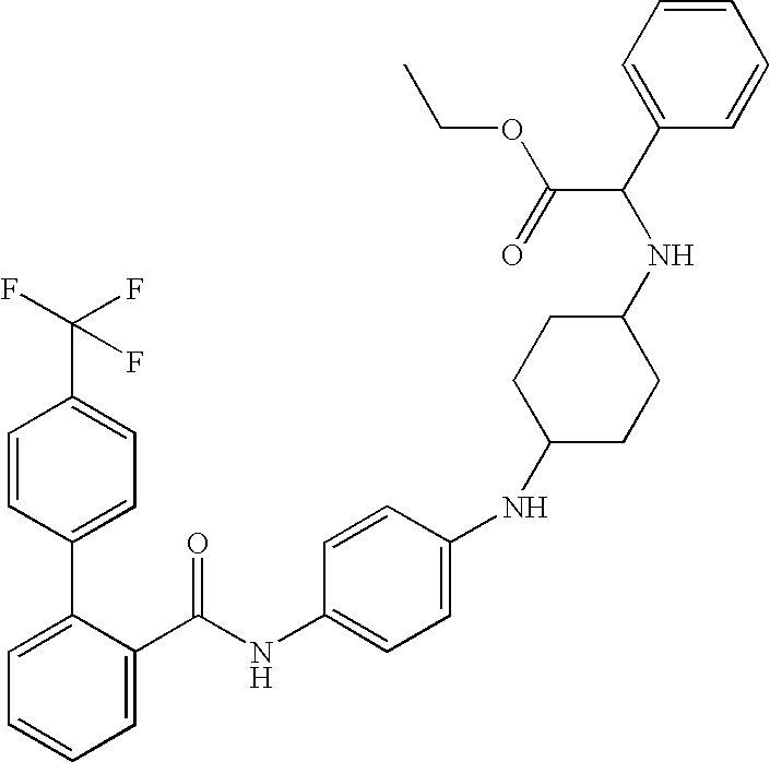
C1=C(C(NC2=CC=C(NC3CCC(NC(C4=CC=CC=C4)C(=O)OCC)CC3)C=C2)=O)C(C2=CC=C(C(F)(F)F)C=C2)=CC=C1
